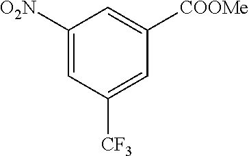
C1([O2N])=CC([CF3])=CC([COOMe])=C1
